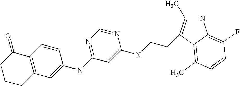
N1C(C)=C(CCNC2=CC(NC3=CC4=C(C=C3)C(=O)CCC4)=NC=N2)C2=C(C)C=CC(F)=C12
